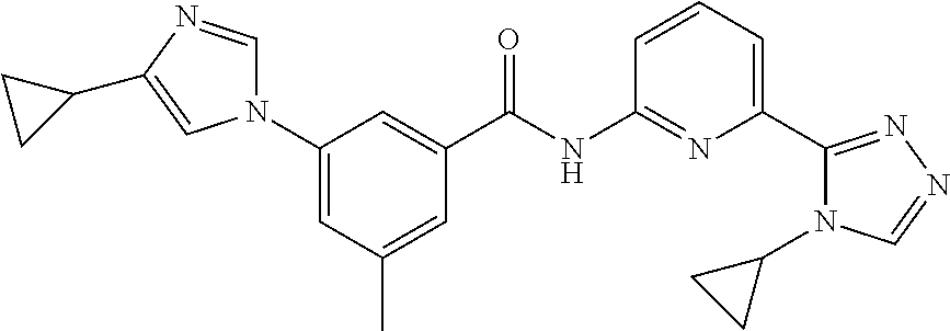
C1(N2C=NC(C3CC3)=C2)=CC(C)=CC(C(NC2=NC(C3=NN=CN3C3CC3)=CC=C2)=O)=C1
